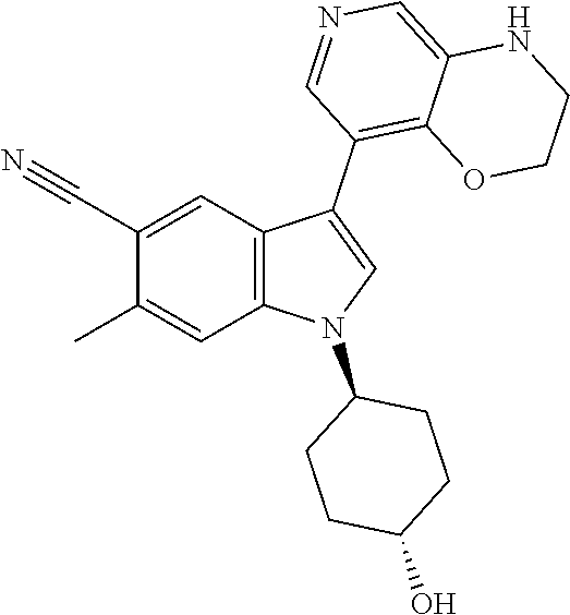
C12=C(C=C(C#N)C(C)=C1)C(C1=C3C(=CN=C1)NCCO3)=CN2C1CCC(O)CC1
